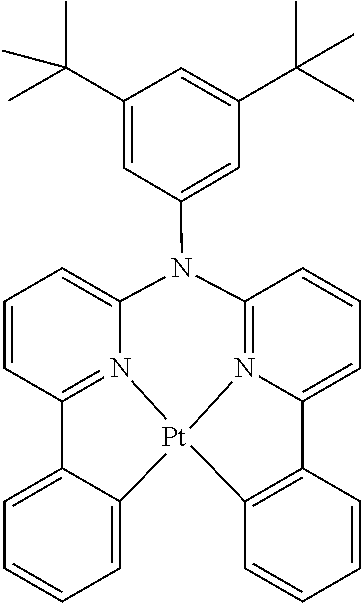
C12=N3C(=CC=C1)C1=C([Pt]34N3=C(C=CC=C3N2C2=CC(C(C)(C)C)=CC(C(C)(C)C)=C2)C2=CC=CC=C24)C=CC=C1
